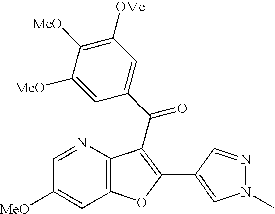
C1=NC2=C(C=C1[MeO])OC(C1=CN(C)N=C1)=C2C(C1=CC([OMe])=C([MeO])C([MeO])=C1)=O
